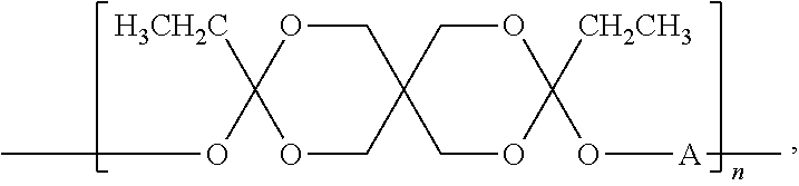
C1OC([H3CH2C])(OC)OCC12COC(O[A]C)([CH2CH3])OC2
